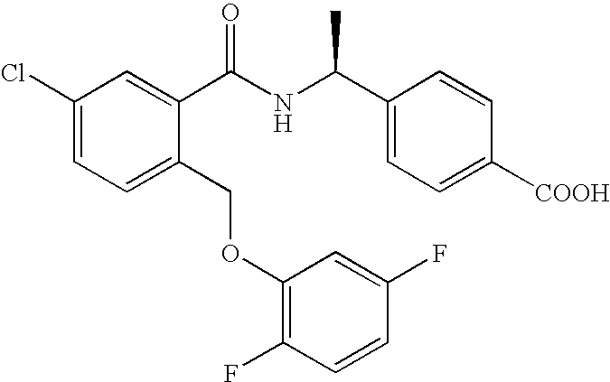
C1(Cl)=CC=C(COC2=C(F)C=CC(F)=C2)C(C(NC(C2=CC=C([COOH])C=C2)C)=O)=C1
